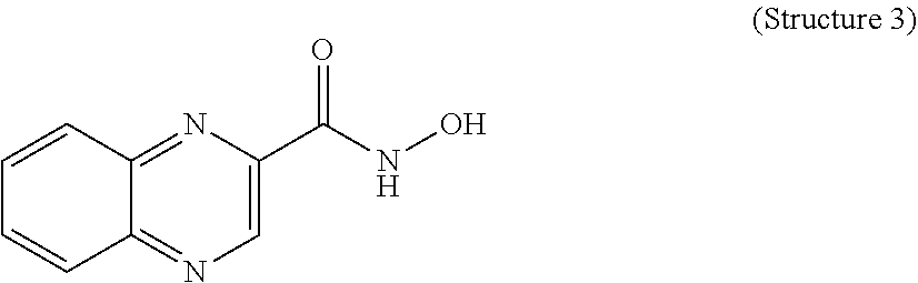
C1=C(C(NO)=O)N=C2C(=N1)C=CC=C2
